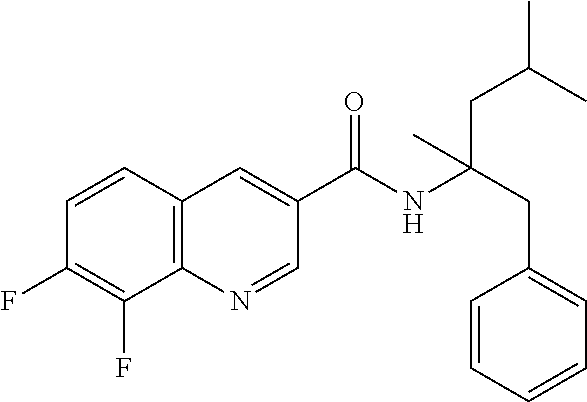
C1=CC2=C(C(F)=C1F)N=CC(C(NC(CC1=CC=CC=C1)(CC(C)C)C)=O)=C2
